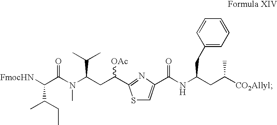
S1C=C(C(NC(CC([CO2Allyl])C)CC2=CC=CC=C2)=O)N=C1C(CC(N(C(C([FmocHN])C(CC)C)=O)C)C(C)C)[OAc]
